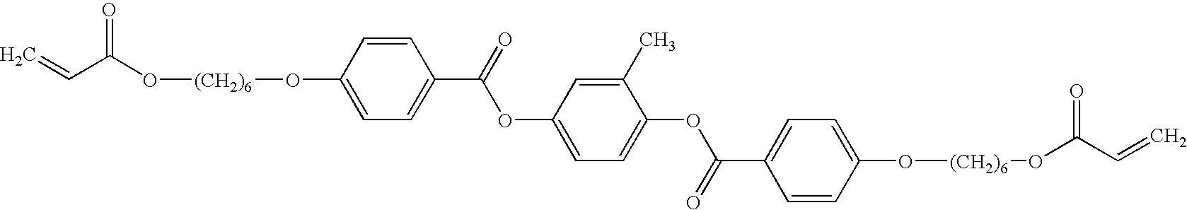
C=CC(O[(CH2)6]OC1=CC=C(C(OC2=CC=C(OC(=O)C3=CC=C(O[(CH2)6]OC(C=C)=O)C=C3)C(C)=C2)=O)C=C1)=O
